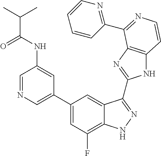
C1(C2=CN=CC(NC(=O)C(C)C)=C2)=CC(F)=C2C(=C1)C(C1=NC3=C(N1)C=CN=C3C1=NC=CC=C1)=NN2
